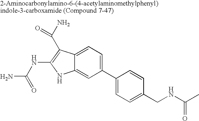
C1(C2=CC=C(CNC(C)=O)C=C2)=CC=C2C(=C1)NC(NC(N)=O)=C2C(N)=O
